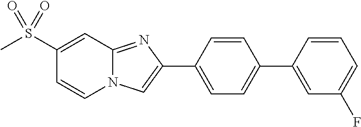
C1(S(C)(=O)=O)=CC2=NC(C3=CC=C(C4=CC(F)=CC=C4)C=C3)=CN2C=C1
